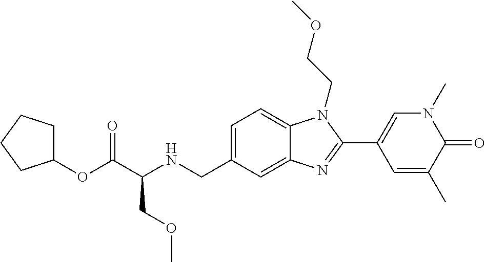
O(C(C(NCC1=CC=C2C(=C1)N=C(C1=CN(C)C(=O)C(C)=C1)N2CCOC)COC)=O)C1CCCC1
